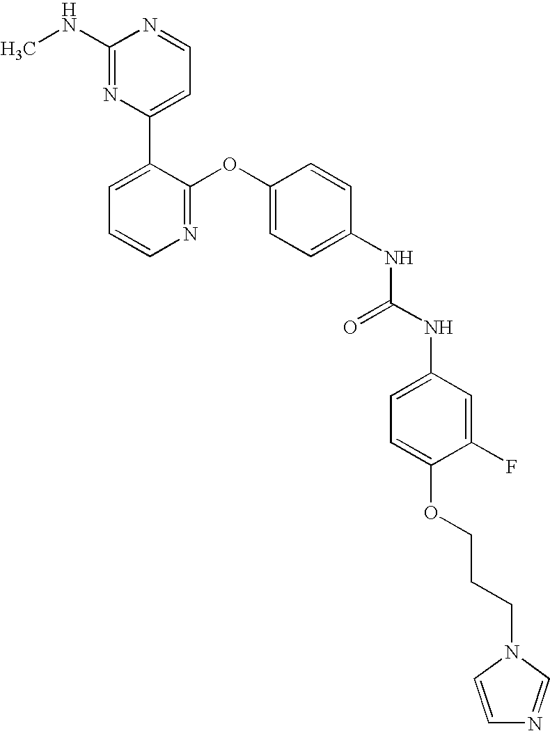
C1(NC)=NC(C2=CC=CN=C2OC2=CC=C(NC(NC3=CC=C(OCCCN4C=CN=C4)C(F)=C3)=O)C=C2)=CC=N1
